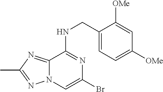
C1(CNC2=NC(Br)=CN3C2=NC(C)=N3)=CC=C([OMe])C=C1[OMe]
